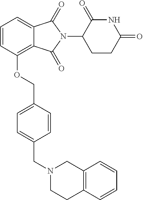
C1=CC(OCC2=CC=C(CN3CCC4=C(C3)C=CC=C4)C=C2)=C2C(=C1)C(=O)N(C1CCC(=O)NC1=O)C2=O
